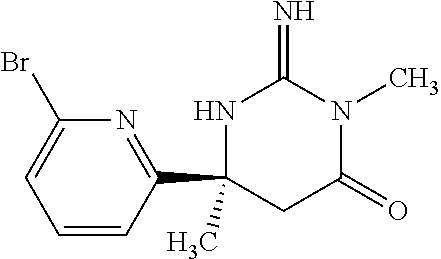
C1(Br)=CC=CC(C2(C)CC(=O)N(C)C(=N)N2)=N1
